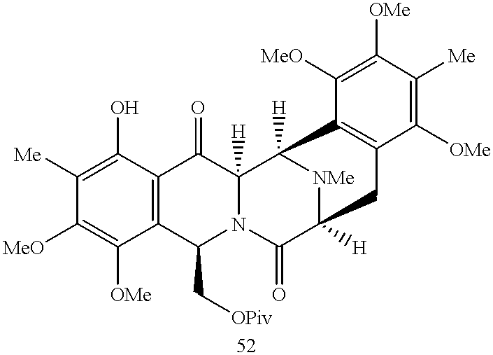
C12=C(C(O)=C([Me])C([MeO])=C1[OMe])C(=O)C1([H])N(C2C[OPiv])C(=O)C2([H])[NMe]C1([H])C1=C(C([OMe])=C([Me])C([OMe])=C1[MeO])C2
